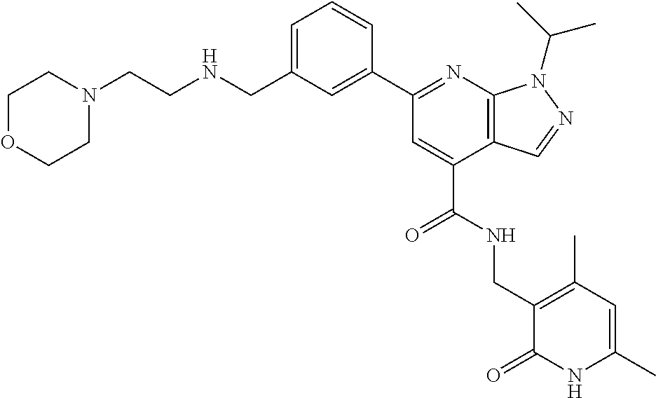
C1(CNCCN2CCOCC2)=CC=CC(C2=NC3=C(C=NN3C(C)C)C(C(=O)NCC3=C(C)C=C(C)NC3=O)=C2)=C1
